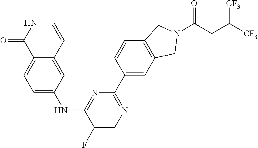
C12=CC=C(NC3=NC(C4=CC5=C(C=C4)CN(C(CC([CF3])[CF3])=O)C5)=NC=C3F)C=C1C=CNC2=O
